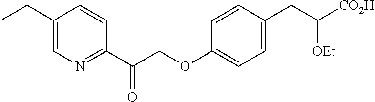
C1(CC)=CN=C(C(COC2=CC=C(CC([OEt])[CO2H])C=C2)=O)C=C1
